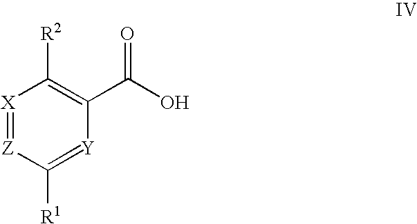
[X]1=[Z]C([R1])=[Y]C(C(O)=O)=C1[R2]
